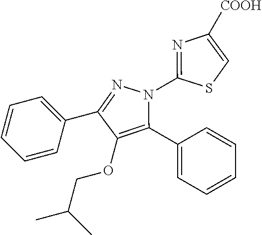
C1=CC=C(C2=NN(C3=NC([COOH])=CS3)C(C3=CC=CC=C3)=C2OCC(C)C)C=C1
